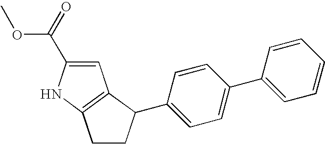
C1CC(C2=CC=C(C3=CC=CC=C3)C=C2)C2=C1NC(C(=O)OC)=C2
